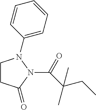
C1CC(=O)N(C(=O)C(CC)(C)C)N1C1=CC=CC=C1
